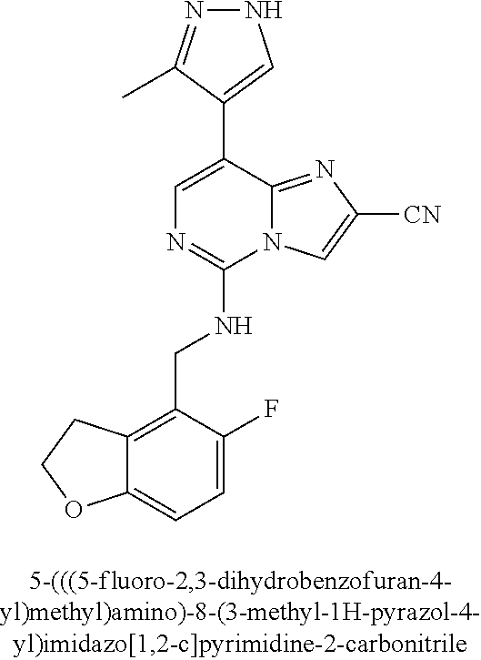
C12=CC=C(F)C(CNC3=NC=C(C4=CNN=C4C)C4=NC([CN])=CN34)=C1CCO2
